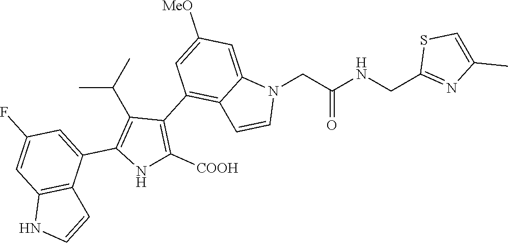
N1(CC(NCC2=NC(C)=CS2)=O)C2=CC([MeO])=CC(C3=C([COOH])NC(C4=CC(F)=CC5=C4C=CN5)=C3C(C)C)=C2C=C1
